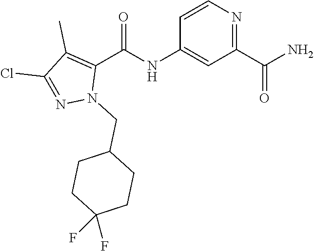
C1=CN=C(C(N)=O)C=C1NC(C1=C(C)C(Cl)=NN1CC1CCC(F)(F)CC1)=O
